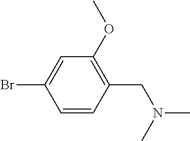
C1=CC(CN(C)C)=C(OC)C=C1Br
